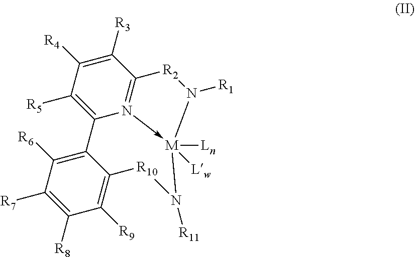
C1([R3])=C([R4])C([R5])=C2N3->[M]([Ln])([Lw])(N([R1])[R2]C=31)N([R11])[R10]C1=C([R9])C([R8])=C([R7])C([R6])=C21
